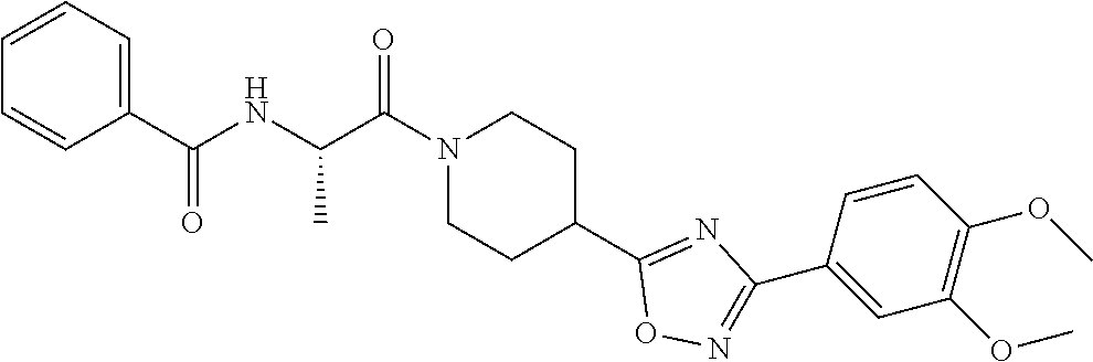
C1=CC=C(C(NC(C(N2CCC(C3=NC(C4=CC(OC)=C(OC)C=C4)=NO3)CC2)=O)C)=O)C=C1
